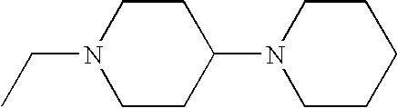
CCN1CCC(N2CCCCC2)CC1
